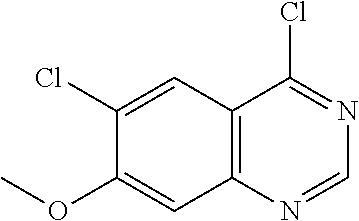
C12=C(N=CN=C1Cl)C=C(OC)C(Cl)=C2
